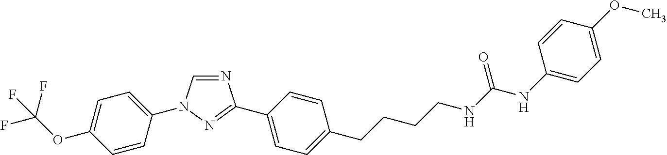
N1=CN(C2=CC=C(OC(F)(F)F)C=C2)N=C1C1=CC=C(CCCCNC(=O)NC2=CC=C(OC)C=C2)C=C1
